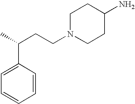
C1=CC(C(CCN2CCC(N)CC2)C)=CC=C1
